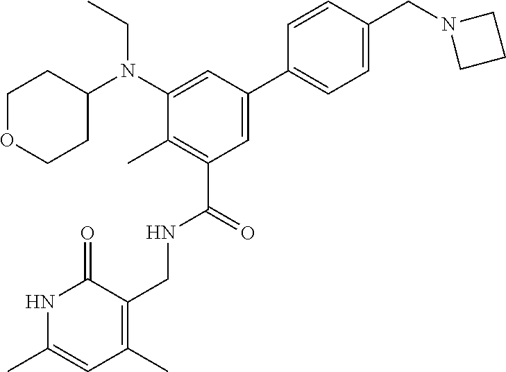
CCN(C1CCOCC1)C1=CC(C2=CC=C(CN3CCC3)C=C2)=CC(C(NCC2=C(C)C=C(C)NC2=O)=O)=C1C
